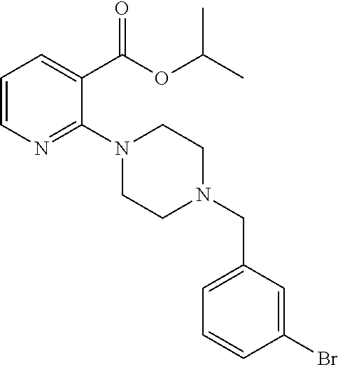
C1=CN=C(N2CCN(CC3=CC=CC(Br)=C3)CC2)C(C(=O)OC(C)C)=C1
